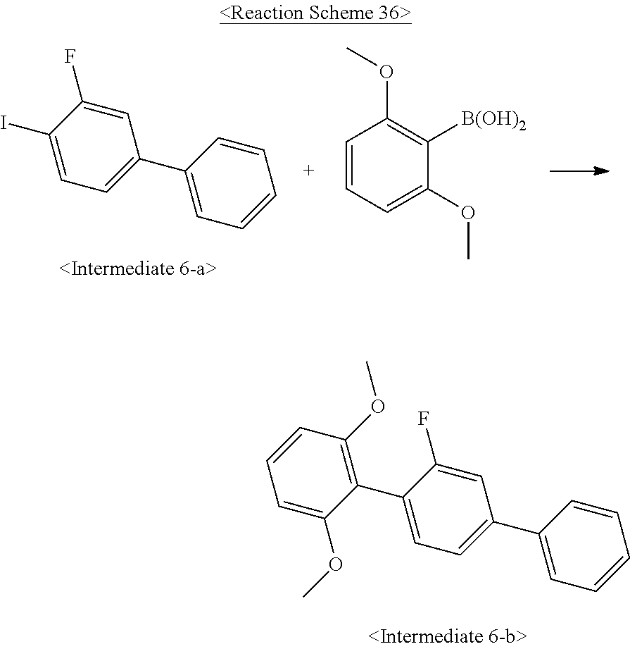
C1(I)=CC=C(C2=CC=CC=C2)C=C1F.C1=CC=C(OC)C([B(OH)2])=C1OC.C1(C2=C(OC)C=CC=C2OC)=CC=C(C2=CC=CC=C2)C=C1F
